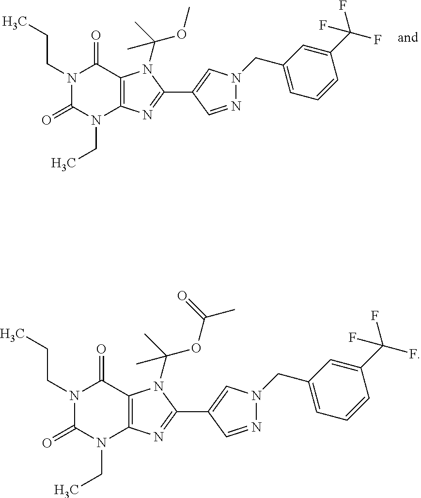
N1(CCC)C(=O)N(CC)C2=C(C1=O)N(C(C)(OC)C)C(C1=CN(CC3=CC=CC(C(F)(F)F)=C3)N=C1)=N2.N1(CCC)C(=O)N(CC)C2=C(C1=O)N(C(C)(OC(C)=O)C)C(C1=CN(CC3=CC=CC(C(F)(F)F)=C3)N=C1)=N2
